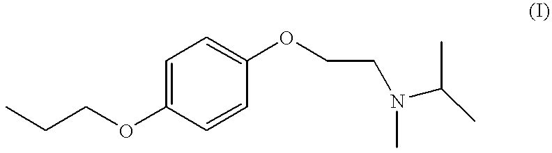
C1=C(OCCC)C=CC(OCCN(C(C)C)C)=C1
